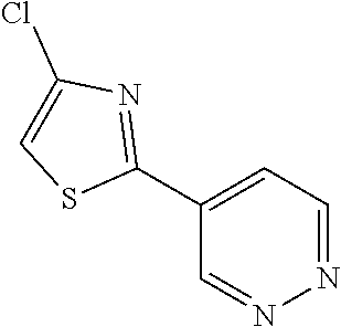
C1(C2=NC(Cl)=CS2)=CC=NN=C1
